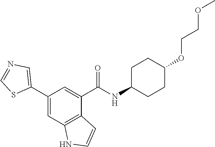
C1(C2=CN=CS2)=CC2=C(C(C(NC3CCC(OCCOC)CC3)=O)=C1)C=CN2
